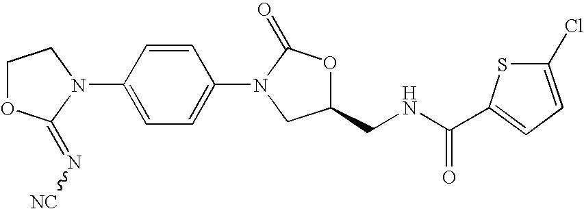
N1(C2=CC=C(N3CC(CNC(C4=CC=C(Cl)S4)=O)OC3=O)C=C2)CCOC1=N[NC]
